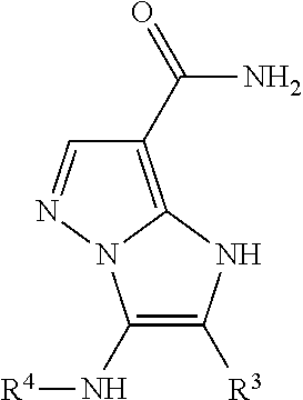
C1(N[R4])=C([R3])NC2=C(C(=O)N)C=NN12
